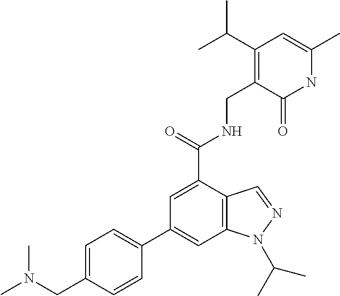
C12=C(C(C(=O)NCC3=C(C(C)C)C=C(C)NC3=O)=CC(C3=CC=C(CN(C)C)C=C3)=C1)C=NN2C(C)C
